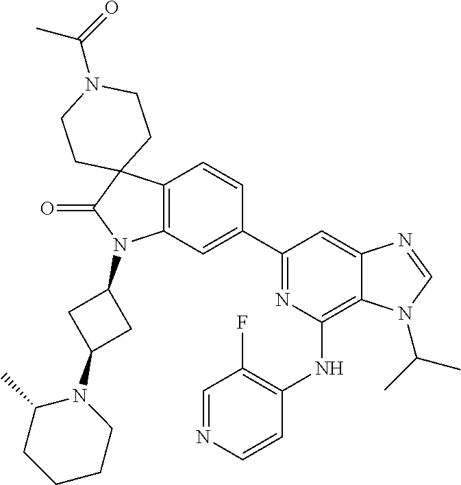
C12=C(C=C(C3=NC(NC4=C(F)C=NC=C4)=C4C(=C3)N=CN4C(C)C)C=C1)N(C1CC(N3C(C)CCCC3)C1)C(=O)C21CCN(C(=O)C)CC1
